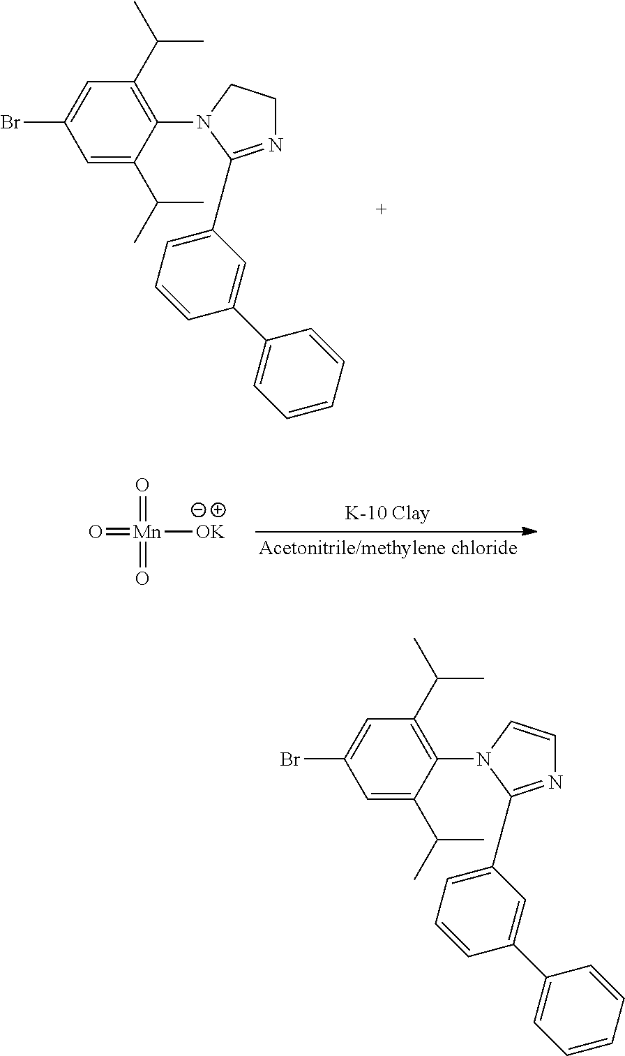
C1=C(C(C)C)C(N2C(C3=CC=CC(C4=CC=CC=C4)=C3)=NCC2)=C(C(C)C)C=C1Br.[Mn]([OK])(=O)(=O)=O.C1=C(C(C)C)C(N2C(C3=CC=CC(C4=CC=CC=C4)=C3)=NC=C2)=C(C(C)C)C=C1Br
